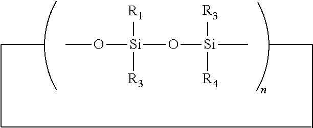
O([Si](O[Si]([R3])([R4])C)([R1])[R3])C
